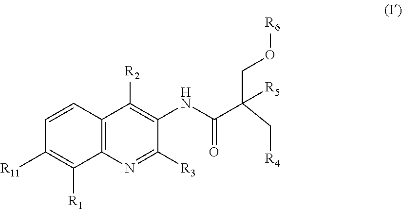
C1=CC2=C(C([R1])=C1[R11])N=C([R3])C(NC(C(C[R4])([R5])CO[R6])=O)=C2[R2]
